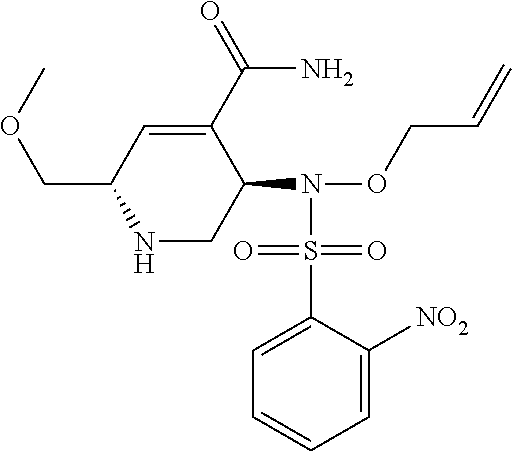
C1(COC)NCC(N(OCC=C)S(C2=CC=CC=C2[NO2])(=O)=O)C(C(N)=O)=C1
